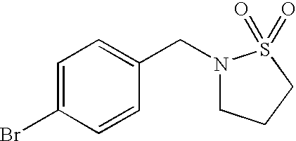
C1=C(Br)C=CC(CN2CCCS2(=O)=O)=C1
